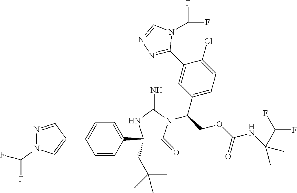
C1(C2=CC=C(C3=CN(C(F)F)N=C3)C=C2)(CC(C)(C)C)C(=O)N(C(COC(NC(C)(C)C(F)F)=O)C2=CC=C(Cl)C(C3=NN=CN3C(F)F)=C2)C(=N)N1
